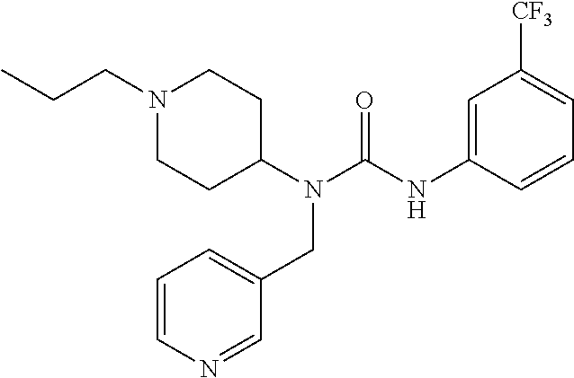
N1(CCC)CCC(N(C(NC2=CC([CF3])=CC=C2)=O)CC2=CC=CN=C2)CC1
